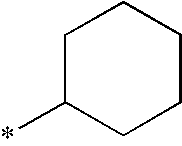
C1C(*)CCCC1
